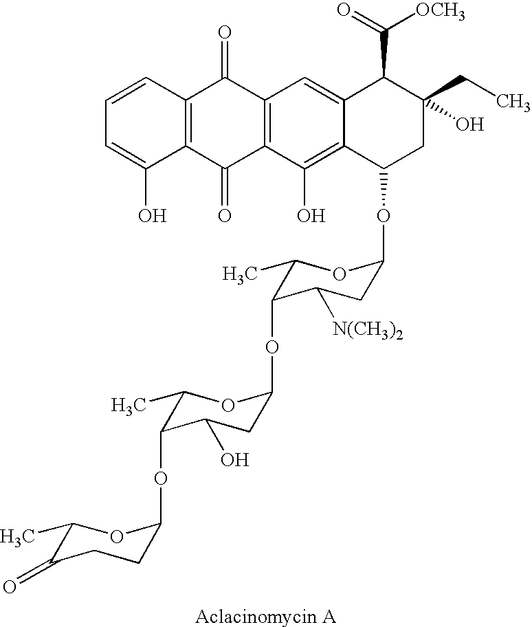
C12=C(C(O)=C3C(=C1)C(C(=O)[OCH3])C(O)(CC)CC3OC1CC([N(CH3)2])C(OC3CC(O)C(OC4CCC(=O)C(C)O4)C(C)O3)C(C)O1)C(=O)C1=C(C2=O)C=CC=C1O
